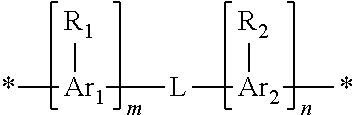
*[Ar1]([R1])[L][Ar2]([R2])*
